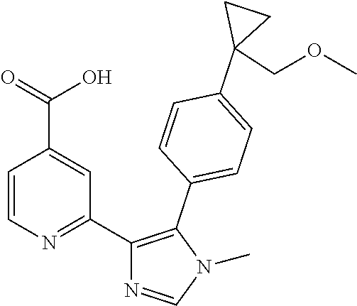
C1=CN=C(C2=C(C3=CC=C(C4(COC)CC4)C=C3)N(C)C=N2)C=C1C(O)=O
